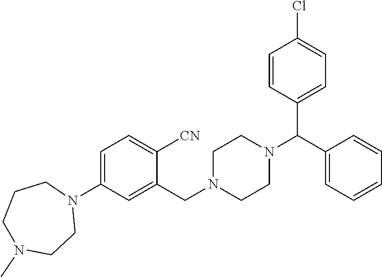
C1=C(N2CCCN(C)CC2)C=C(CN2CCN(C(C3=CC=C(Cl)C=C3)C3=CC=CC=C3)CC2)C([CN])=C1
